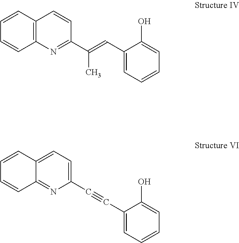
C12=C(C=CC=C1)C=CC(C(=CC1=CC=CC=C1O)C)=N2.C12=NC(C#CC3=CC=CC=C3O)=CC=C1C=CC=C2
